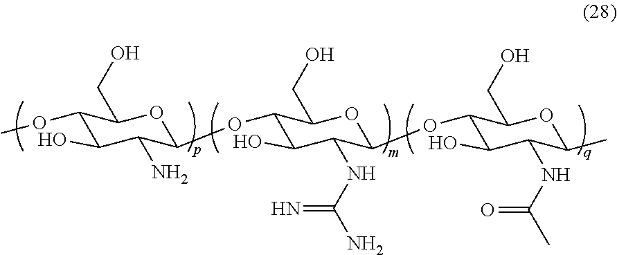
C1(OC)C(O)C(N)C(OC2C(O)C(NC(N)=N)C(OC3C(O)C(NC(C)=O)C(C)OC3CO)OC2CO)OC1CO
